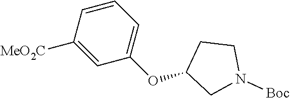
C1=CC([MeO2C])=CC(OC2CN([Boc])CC2)=C1
